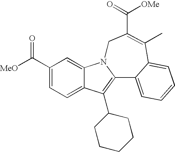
C12=CC=C(C([MeO])=O)C=C1N1C(=C2C2CCCCC2)C2=CC=CC=C2C(C)=C(C(=O)[OMe])C1
